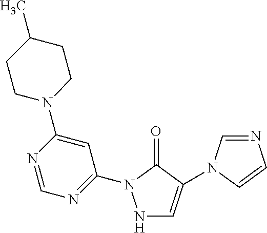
N1C=C(N2C=NC=C2)C(=O)N1C1=NC=NC(N2CCC(C)CC2)=C1
